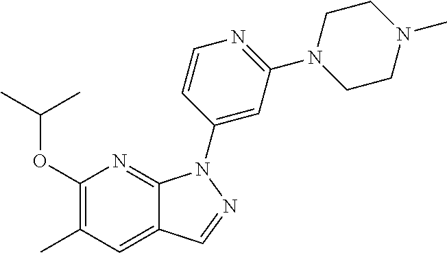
C1(OC(C)C)=C(C)C=C2C(=N1)N(C1=CC(N3CCN(C)CC3)=NC=C1)N=C2
